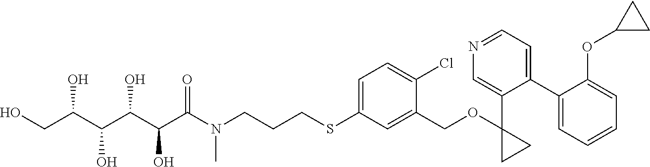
S(C1=CC=C(Cl)C(COC2(C3=CN=CC=C3C3=CC=CC=C3OC3CC3)CC2)=C1)CCCN(C(C(C(C(C(CO)O)O)O)O)=O)C
